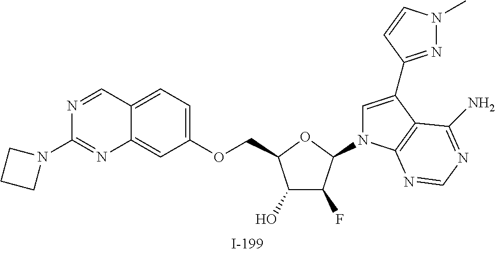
C1(O)C(F)C(N2C=C(C3=NN(C)C=C3)C3=C2N=CN=C3N)OC1COC1=CC=C2C(=C1)N=C(N1CCC1)N=C2
